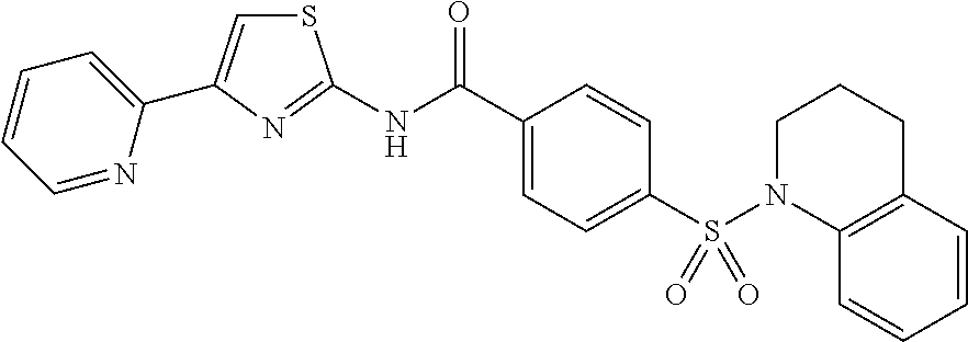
C1(C(NC2=NC(C3=CC=CC=N3)=CS2)=O)=CC=C(S(N2C3=C(CCC2)C=CC=C3)(=O)=O)C=C1
